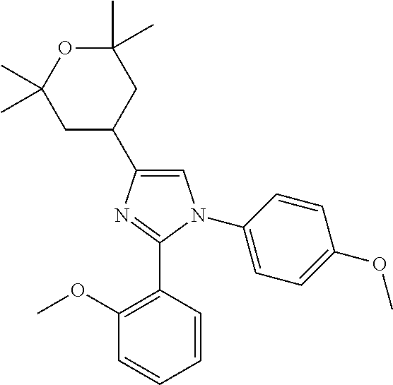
C1=C(C2CC(C)(C)OC(C)(C)C2)N=C(C2=C(OC)C=CC=C2)N1C1=CC=C(OC)C=C1
